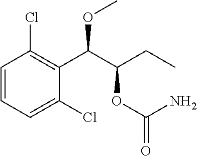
C1=CC=C(Cl)C(C(C(CC)OC(=O)N)OC)=C1Cl
